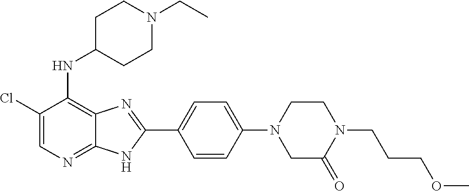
C1(Cl)=CN=C2C(=C1NC1CCN(CC)CC1)N=C(C1=CC=C(N3CCN(CCCOC)C(=O)C3)C=C1)N2
